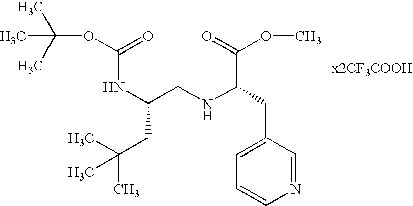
N(C(CNC(CC1=CC=CN=C1)C(=O)OC)CC(C)(C)C)C(OC(C)(C)C)=O
